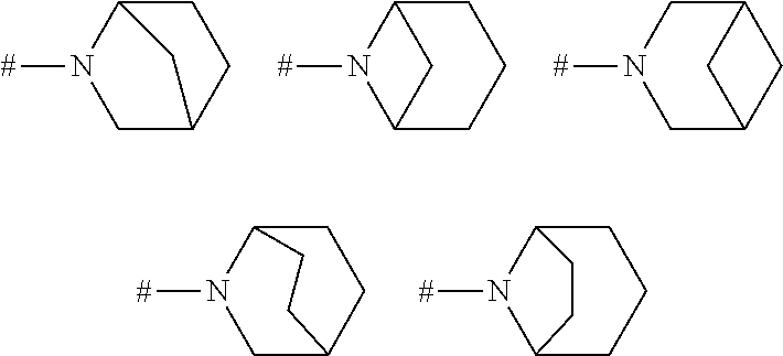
C1C2CCC(N1[#])C2.C12CCCC(N1[#])C2.C1N([#])CC2CC1C2.C1CC2CN([#])C1CC2.C1CCC2N([#])C1CC2
